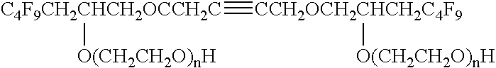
[C4F9CH2CHCH2OCCH2C](#[CCH2OCH2CHCH2C4F9][O(CH2CH2O)nH])[O(CH2CH2O)nH]
